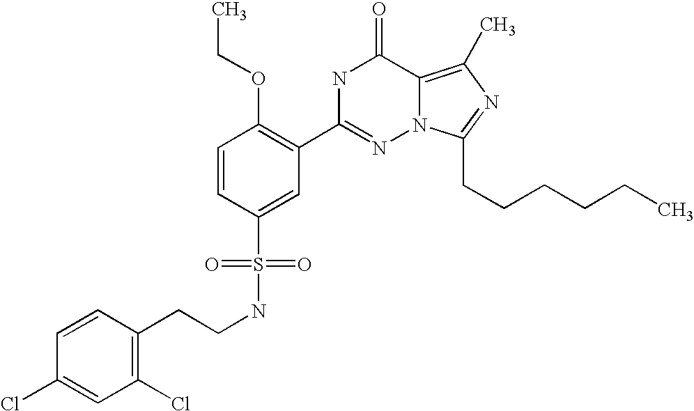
C1=CC(S(NCCC2=C(Cl)C=C(Cl)C=C2)(=O)=O)=CC(C2=NN3C(=C(C)N=C3CCCCCC)C(=O)N2)=C1OCC
